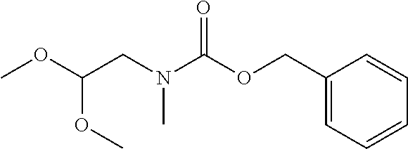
C1(COC(N(CC(OC)OC)C)=O)=CC=CC=C1
